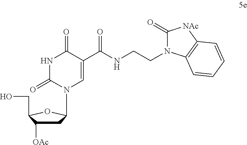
C1C([OAc])C(CO)OC1N1C=C(C(NCCN2C(=O)[NAc]C3=C2C=CC=C3)=O)C(=O)NC1=O
